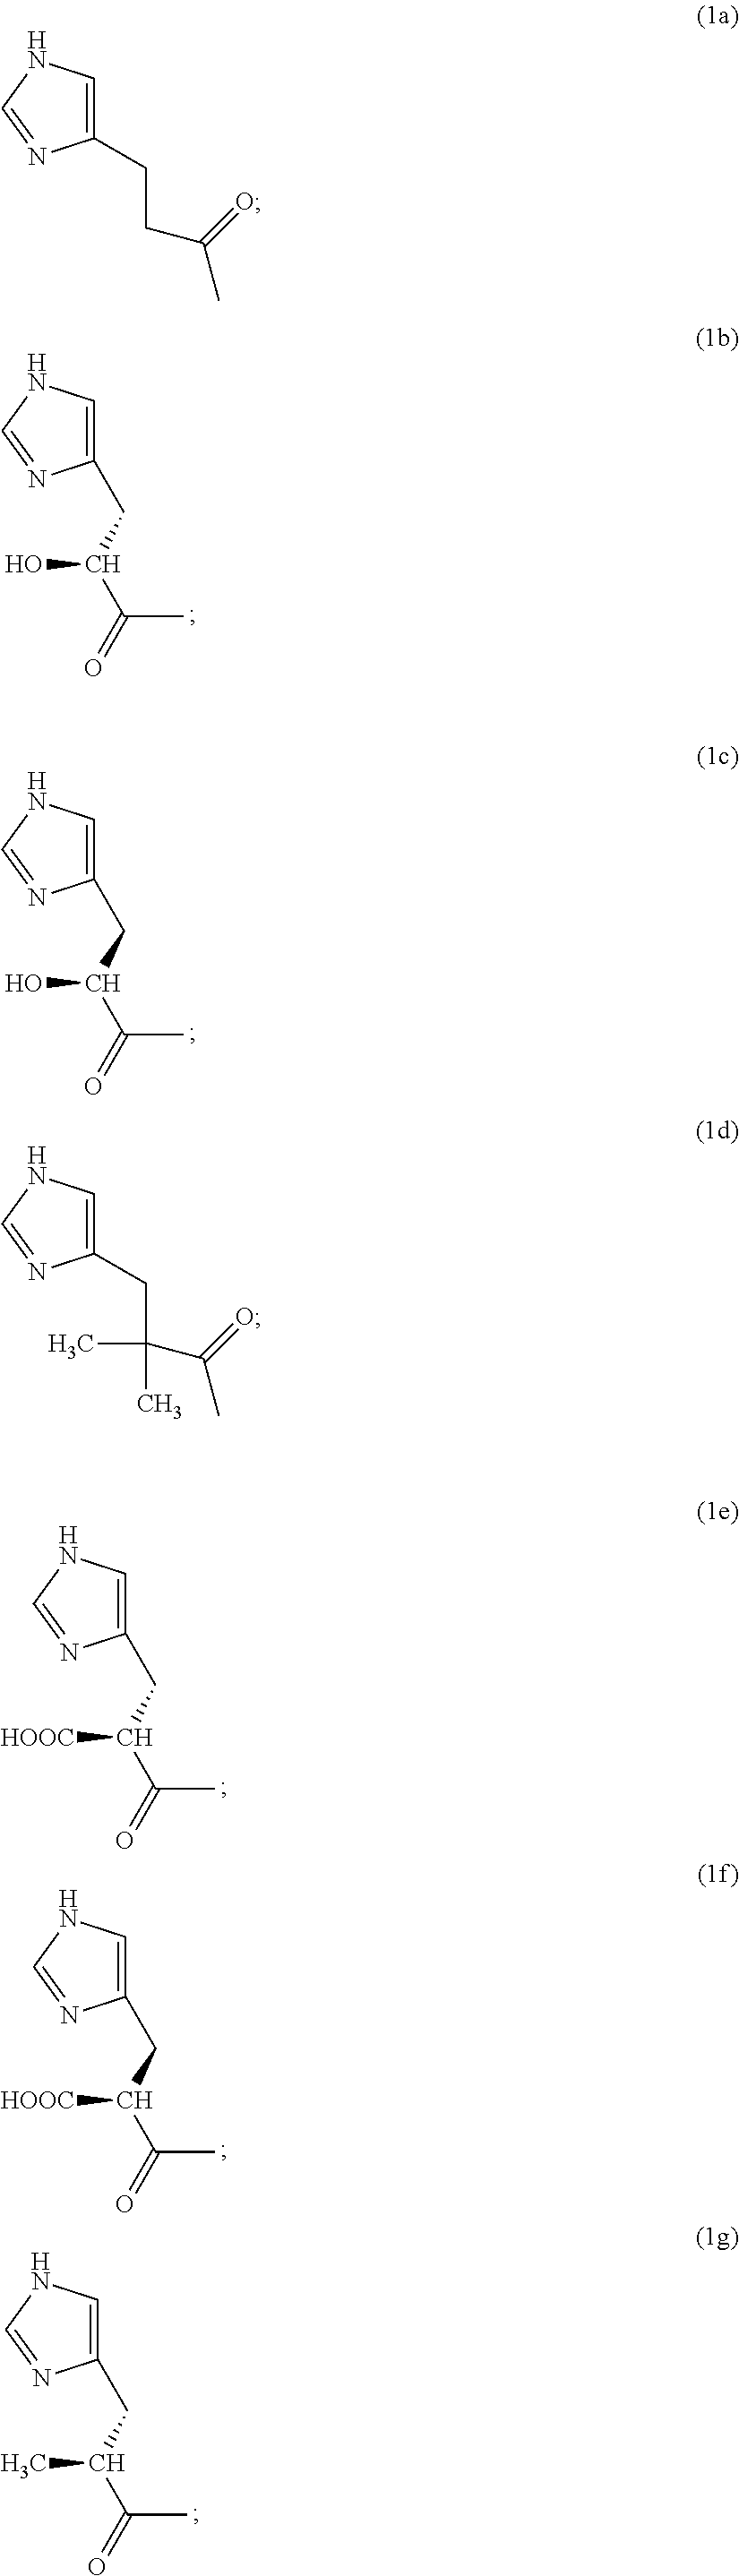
C1(CC(C(=O)C)O)=CNC=N1.C1(CC(C(=O)C)O)=CNC=N1.C1(CC(C(=O)C)[HOOC])=CNC=N1.C1(CC(C(=O)C)[HOOC])=CNC=N1.C1(CC(C(=O)C)C)=CNC=N1.C1(CCC(=O)C)=CNC=N1.C1(CC(C)(C)C(=O)C)=CNC=N1
